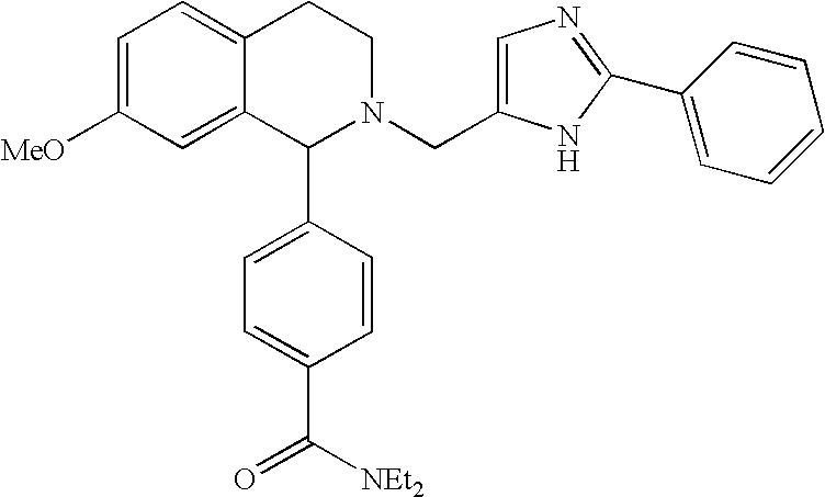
C1=C([MeO])C=C2C(=C1)CCN(CC1=CN=C(C3=CC=CC=C3)N1)C2C1=CC=C(C([NEt2])=O)C=C1
